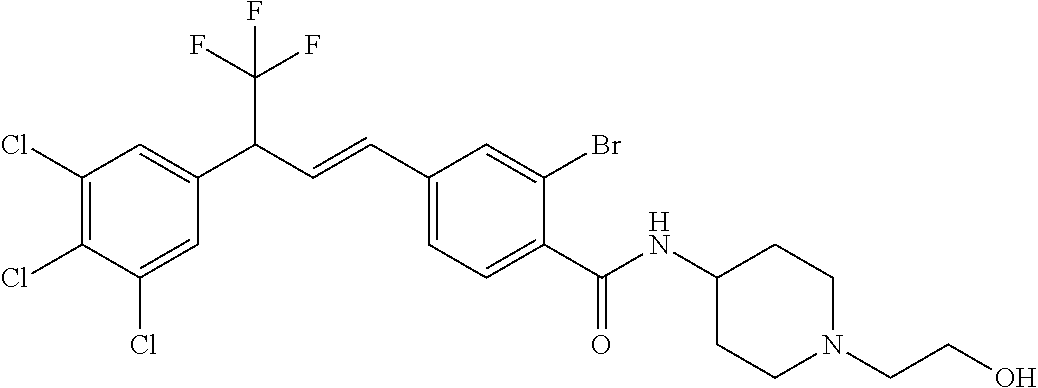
C1(Cl)=C(Cl)C(Cl)=CC(C(C=CC2=CC=C(C(=O)NC3CCN(CCO)CC3)C(Br)=C2)C(F)(F)F)=C1
